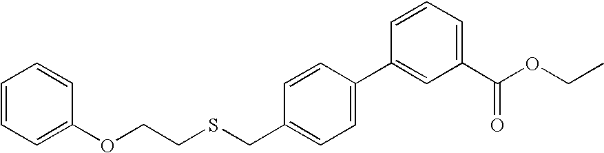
C1=CC(C2=CC(C(OCC)=O)=CC=C2)=CC=C1CSCCOC1=CC=CC=C1
